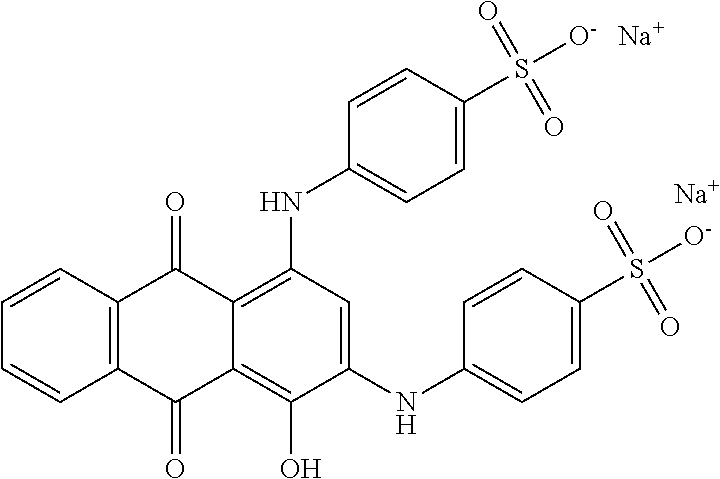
C12=C(C=CC=C1)C(=O)C1=C(NC3=CC=C(S([O-])(=O)=O)C=C3)C=C(NC3=CC=C(S([O-])(=O)=O)C=C3)C(O)=C1C2=O.[Na].[Na]
